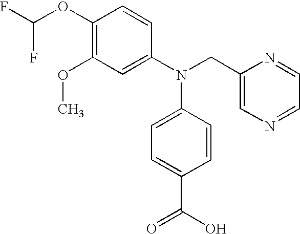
C1(OC(F)F)=C(OC)C=C(N(CC2=CN=CC=N2)C2=CC=C(C(O)=O)C=C2)C=C1
